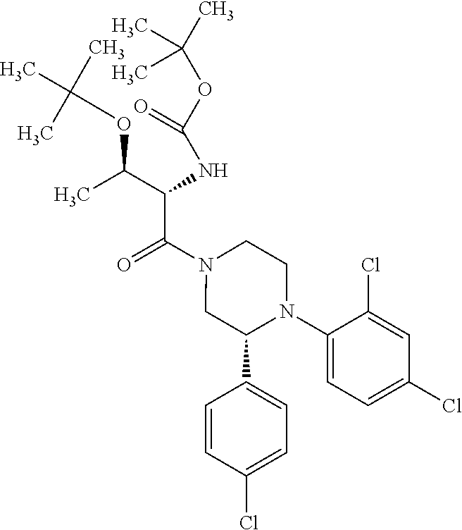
C(N1CC(C2=CC=C(Cl)C=C2)N(C2=CC=C(Cl)C=C2Cl)CC1)(=O)C(NC(OC(C)(C)C)=O)C(C)OC(C)(C)C
